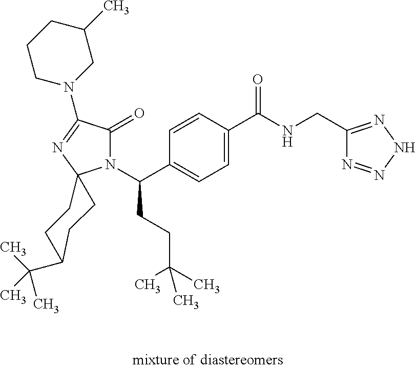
C1CCN(C2=NC3(N(C(C4=CC=C(C(NCC5=NNN=N5)=O)C=C4)CCC(C)(C)C)C2=O)CCC(C(C)(C)C)CC3)CC1C
